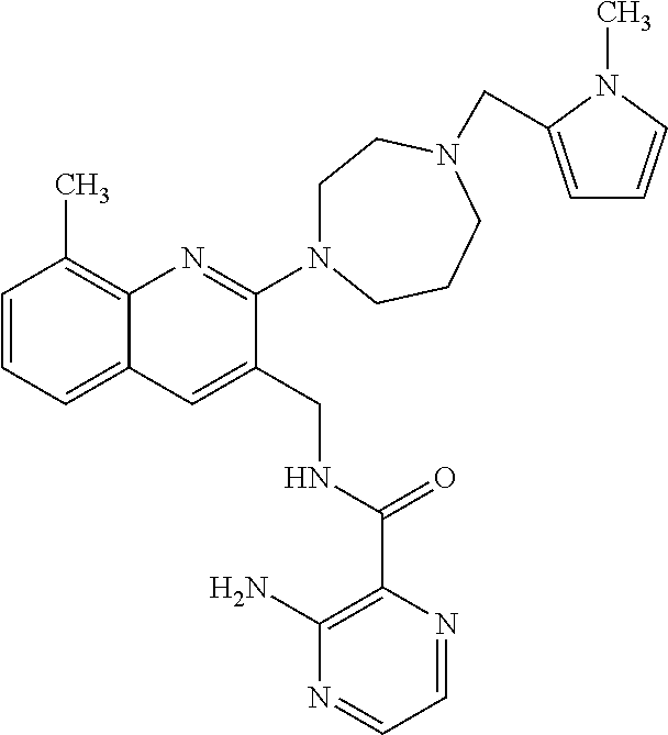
C1=CC=C2C(=C1C)N=C(N1CCN(CC3=CC=CN3C)CCC1)C(CNC(C1=C(N)N=CC=N1)=O)=C2
